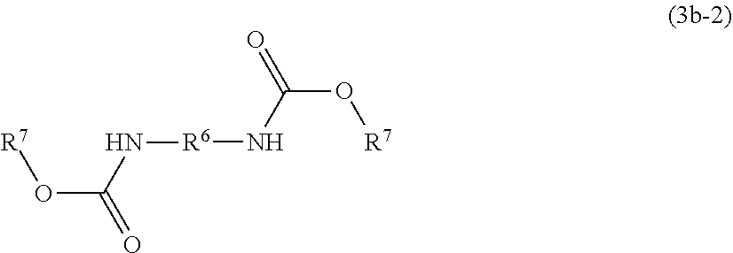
O=C(O[R7])N[R6]NC(O[R7])=O
